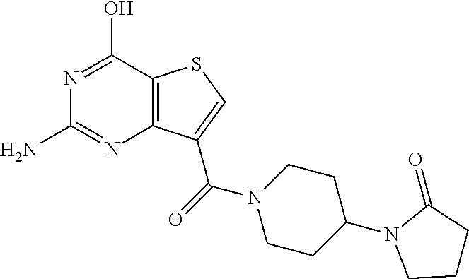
NC1=NC2=C(C(O)=N1)SC=C2C(=O)N1CCC(N2CCCC2=O)CC1
